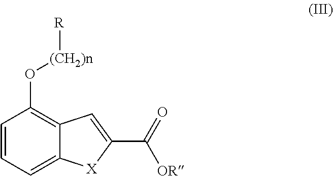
C1=CC=C2C(=C1O[(CH2)n][R])C=C(C([OR])=O)[X]2
